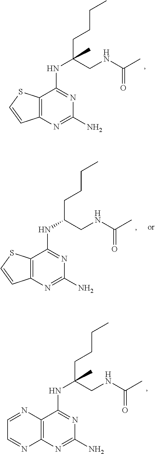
C12=C(N=C(N)N=C1NC(CCCC)(CNC(C)=O)C)N=CC=N2.C12=C(N=C(N)N=C1NC(CCCC)CNC(C)=O)C=CS2.C12=C(N=C(N)N=C1NC(CCCC)(CNC(C)=O)C)C=CS2
